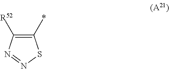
C1([R52])=C(*)SN=N1
